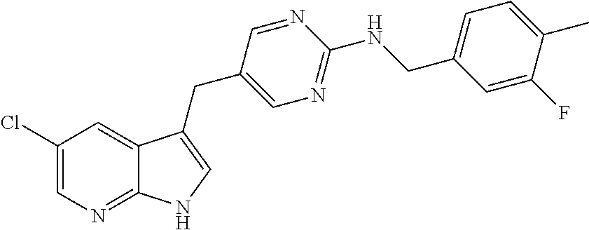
C1(Cl)=CN=C2C(=C1)C(CC1=CN=C(NCC3=CC=C(C)C(F)=C3)N=C1)=CN2
